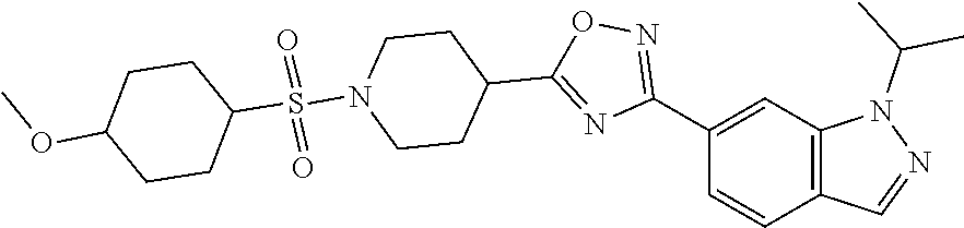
C12=C(C=C(C3=NOC(C4CCN(S(C5CCC(OC)CC5)(=O)=O)CC4)=N3)C=C1)N(C(C)C)N=C2
